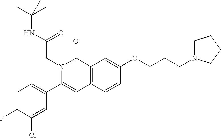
C1=C(F)C(Cl)=CC(C2=CC3=C(C(=O)N2CC(NC(C)(C)C)=O)C=C(OCCCN2CCCC2)C=C3)=C1
